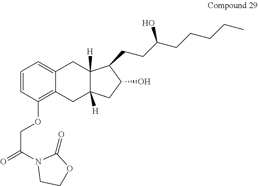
C1=CC(OCC(=O)N2CCOC2=O)=C2C(=C1)CC1([H])C([H])(C2)CC(O)C1CCC(CCCCC)O
